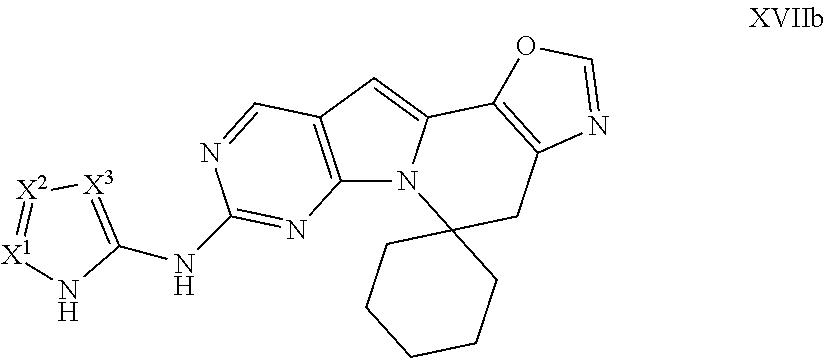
C12=C(C=C3N1C1(CC4=C3OC=N4)CCCCC1)C=NC(NC1=[X3][X2]=[X1]N1)=N2
